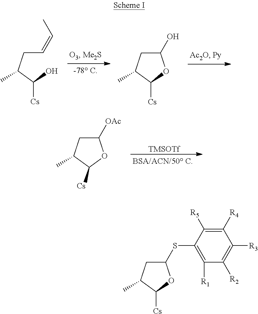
C(CC(C(O)[Cs])C)=CC.C1(O)CC(C)C([Cs])O1.C1([OAc])CC(C)C([Cs])O1.[TMSOTf].C1(SC2=C([R1])C([R2])=C([R3])C([R4])=C2[R5])CC(C)C([Cs])O1
